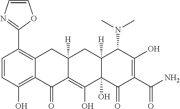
C1=CC(O)=C2C(=C1C1=NC=CO1)CC1([H])C(=C(O)C3(O)C([H])(C1)C(N(C)C)C(O)=C(C(=O)N)C3=O)C2=O
